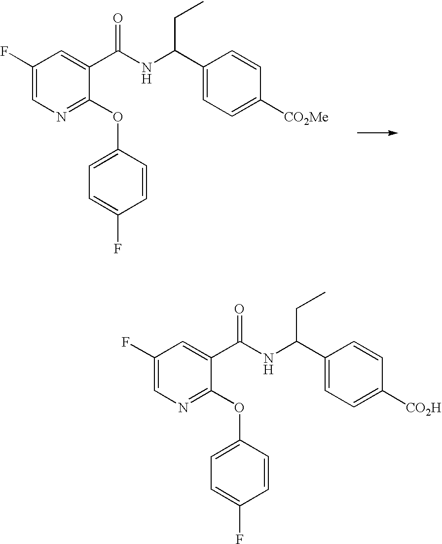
C1(F)=CN=C(OC2=CC=C(F)C=C2)C(C(NC(C2=CC=C([CO2Me])C=C2)CC)=O)=C1.C1(F)=CN=C(OC2=CC=C(F)C=C2)C(C(NC(C2=CC=C([CO2H])C=C2)CC)=O)=C1
